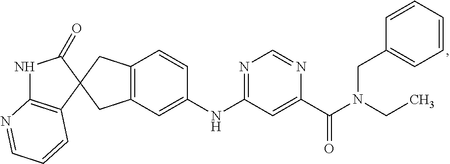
C1(=O)NC2=C(C=CC=N2)C12CC1=C(C2)C=CC(NC2=NC=NC(C(=O)N(CC)CC3=CC=CC=C3)=C2)=C1
